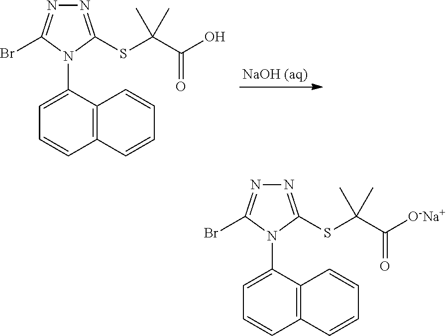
C12=C(C(N3C(Br)=NN=C3SC(C(=O)O)(C)C)=CC=C1)C=CC=C2.C12=C(C(N3C(Br)=NN=C3SC(C(=O)[O-Na+])(C)C)=CC=C1)C=CC=C2
